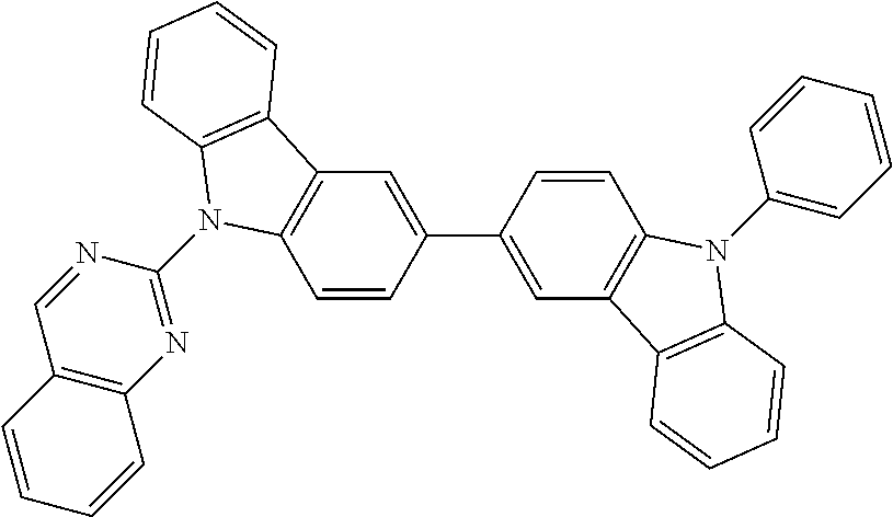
C1=CC(C2=CC3=C(C=C2)N(C2=CC=CC=C2)C2=C3C=CC=C2)=CC2=C1N(C1=NC3=C(C=N1)C=CC=C3)C1=C2C=CC=C1
